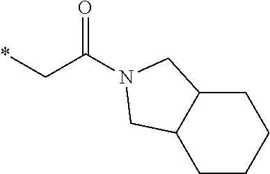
*CC(N1CC2C(C1)CCCC2)=O
